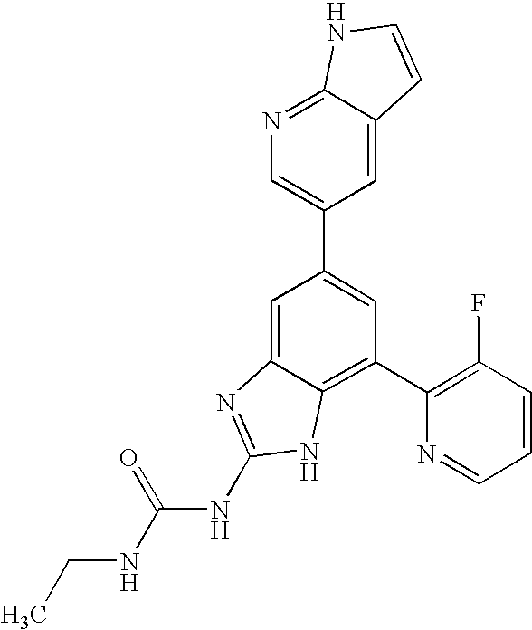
CCNC(NC1=NC2=CC(C3=CN=C4C(=C3)C=CN4)=CC(C3=C(F)C=CC=N3)=C2N1)=O
